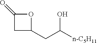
C1C(CC([n-C5H11])O)OC1=O
